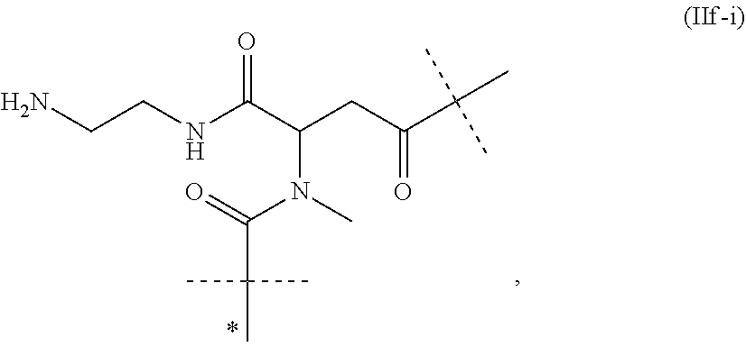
CN(C(C(NCCN)=O)CC(C(C)(C)C)=O)C(C(C)(C)C)=O
